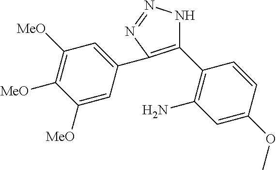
C1(C2=C(N)C=C(OC)C=C2)=C(C2=CC([MeO])=C([MeO])C([MeO])=C2)N=NN1
